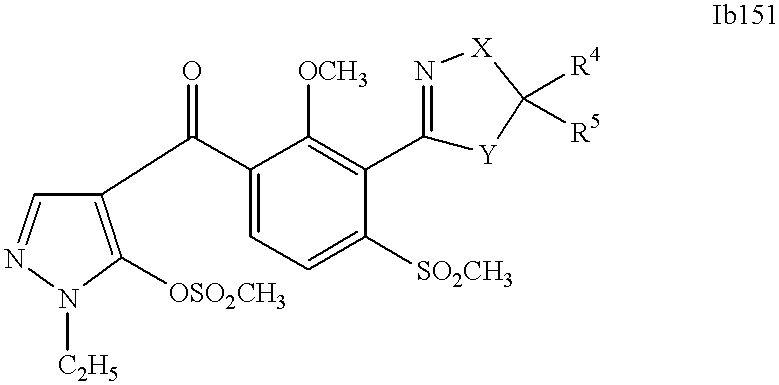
C1=NN([C2H5])C([OSO2CH3])=C1C(=O)C1=CC=C([SO2CH3])C(C2=N[X]C([R4])([R5])[Y]2)=C1[OCH3]
